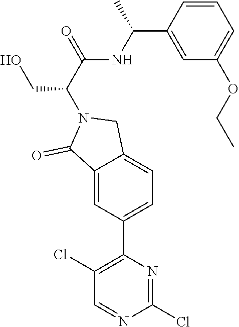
C1(Cl)=NC(C2=CC=C3C(=C2)C(=O)N(C(CO)C(NC(C)C2=CC(OCC)=CC=C2)=O)C3)=C(Cl)C=N1
